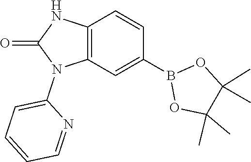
C12=C(C=C(B3OC(C)(C)C(C)(C)O3)C=C1)N(C1=CC=CC=N1)C(=O)N2
